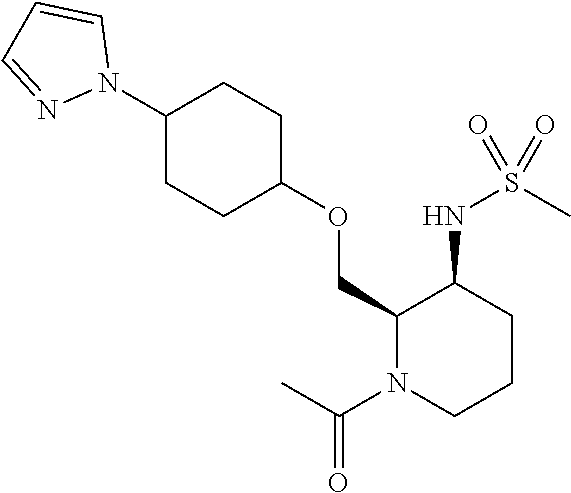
C1(COC2CCC(N3C=CC=N3)CC2)N(C(C)=O)CCCC1NS(C)(=O)=O
